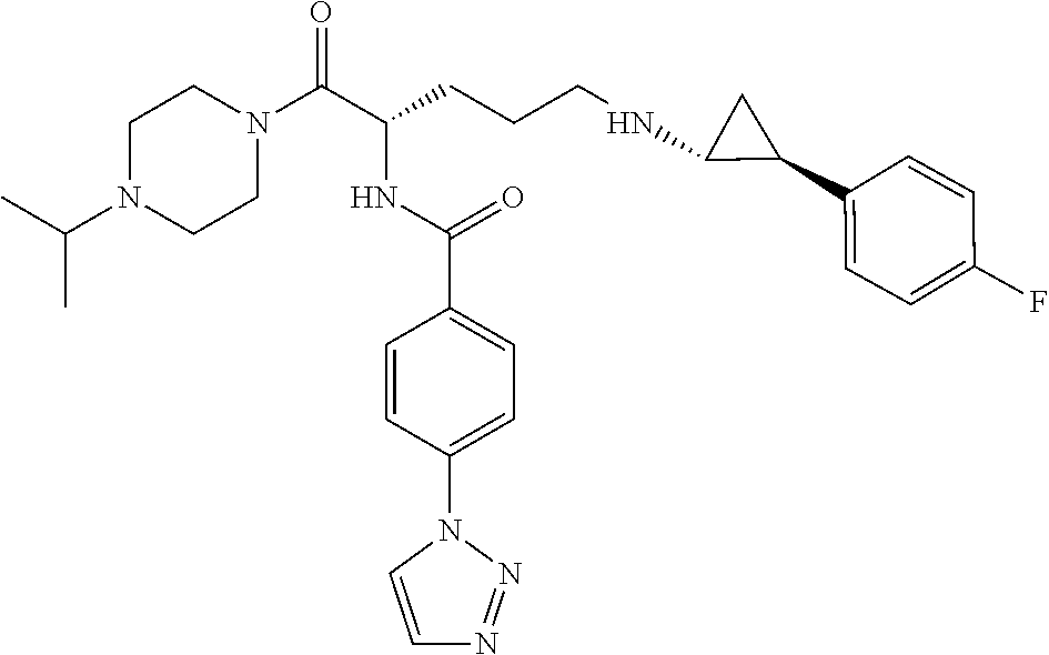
C1N(C(C)C)CCN(C(C(CCCNC2C(C3=CC=C(F)C=C3)C2)NC(C2=CC=C(N3C=CN=N3)C=C2)=O)=O)C1
